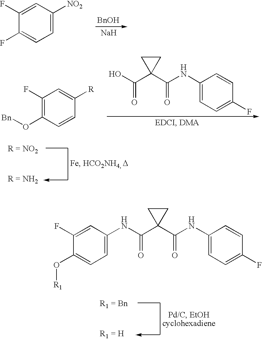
[BnOH].[Na].C1(F)=CC=C([NO2])C=C1F.OC(C1(C(NC2=CC=C(F)C=C2)=O)CC1)=O.C1(F)=C(O[Bn])C=CC([R])=C1.C1(O[R1])=CC=C(NC(C2(C(NC3=CC=C(F)C=C3)=O)CC2)=O)C=C1F
